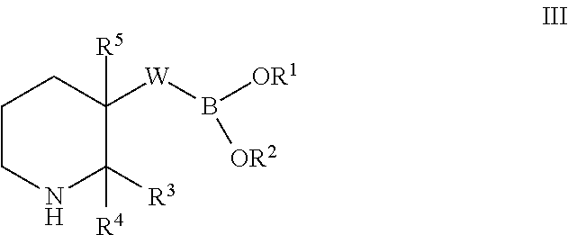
C1CNC([R3])([R4])C([W]B([OR1])[OR2])([R5])C1
